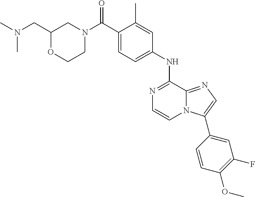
C1(NC2=NC=CN3C2=NC=C3C2=CC(F)=C(OC)C=C2)=CC=C(C(N2CC(CN(C)C)OCC2)=O)C(C)=C1
